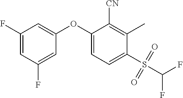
C1(OC2=CC=C(S(C(F)F)(=O)=O)C(C)=C2[CN])=CC(F)=CC(F)=C1
